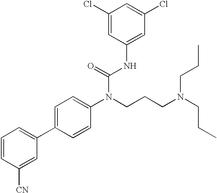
C1=CC([CN])=CC(C2=CC=C(N(CCCN(CCC)CCC)C(=O)NC3=CC(Cl)=CC(Cl)=C3)C=C2)=C1
